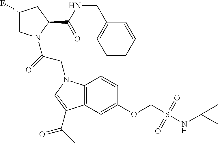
C1(F)CN(C(=O)CN2C3=C(C=C(OCS(NC(C)(C)C)(=O)=O)C=C3)C(C(C)=O)=C2)C(C(NCC2=CC=CC=C2)=O)C1
